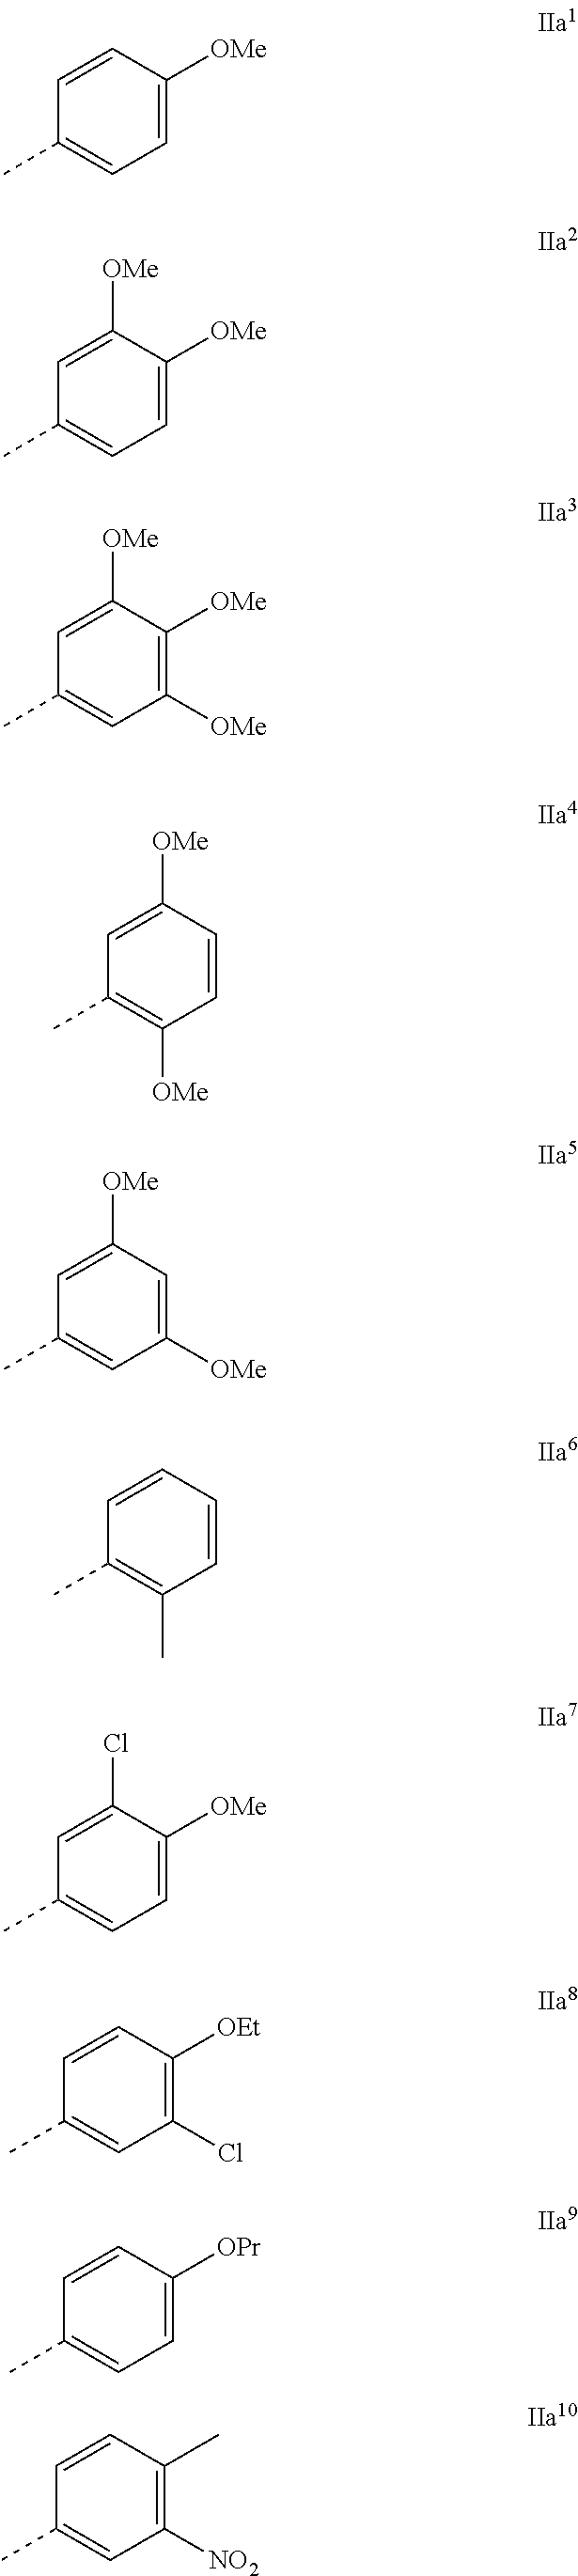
C1=C([OMe])C=CC(C)=C1.C1=C([OMe])C([OMe])=CC(C)=C1.C1([OMe])=C([OMe])C([OMe])=CC(C)=C1.C1=CC([OMe])=CC(C)=C1[OMe].C1([OMe])=CC([OMe])=CC(C)=C1.C1=CC=CC(C)=C1C.C1=C([OMe])C(Cl)=CC(C)=C1.C1(Cl)=C([OEt])C=CC(C)=C1.C1=C([OPr])C=CC(C)=C1.C1([NO2])=C(C)C=CC(C)=C1
